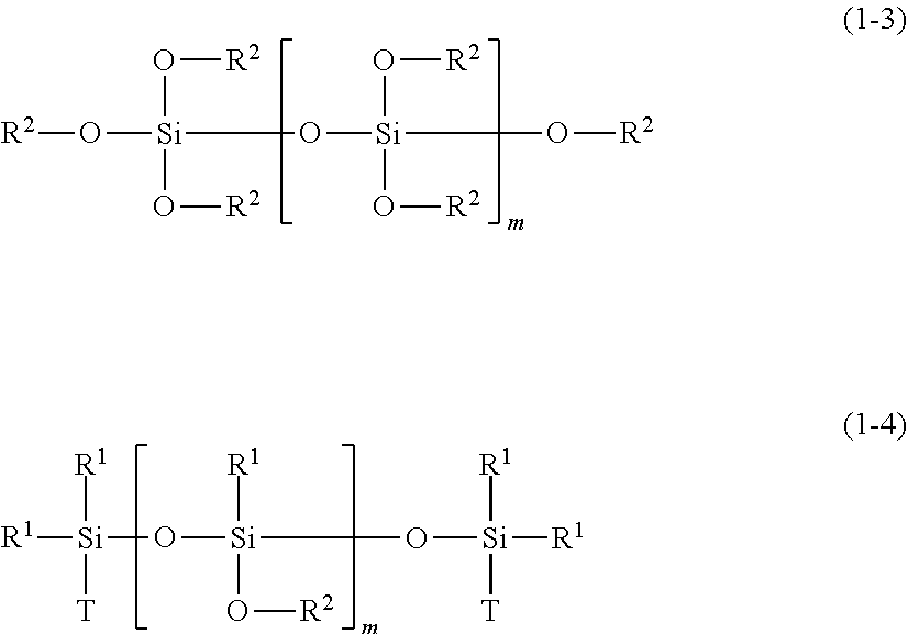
[R2]O[Si](O[R2])(O[R2])O[Si](O[R2])(O[R2])O[R2].[R1][Si]([R1])([T])O[Si]([R1])(O[R2])O[Si]([R1])([T])[R1]
